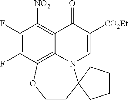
FC1=C(F)C([NO2])=C2C3=C1OCCC1(N3C=C([CO2Et])C2=O)CCCC1
